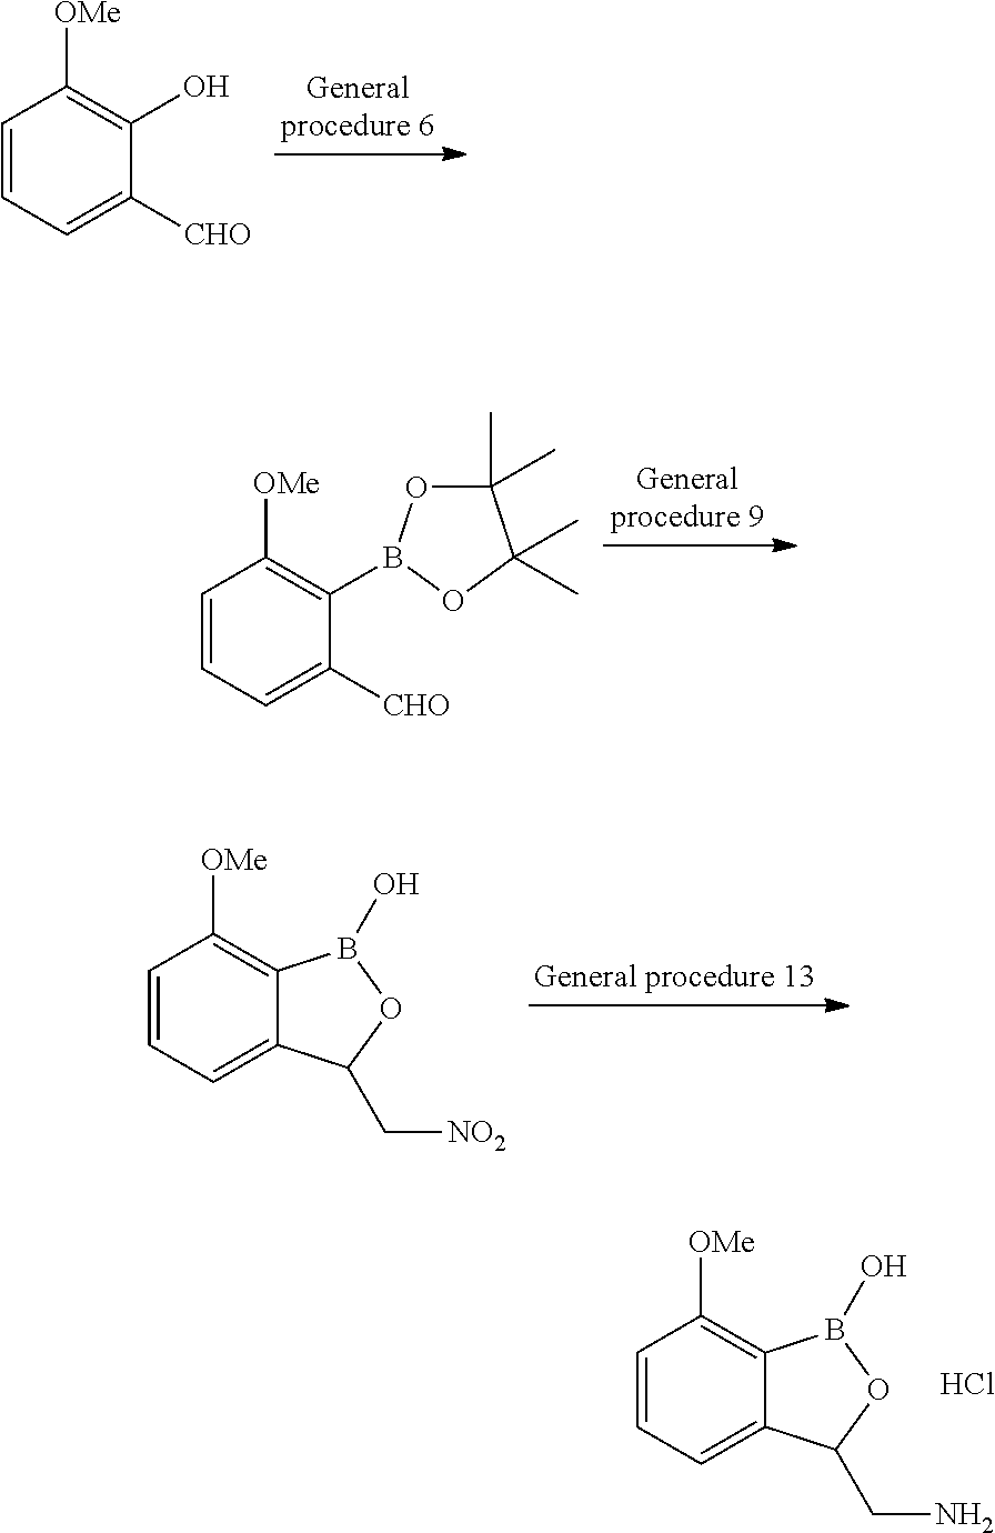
C1=CC=C([CHO])C(O)=C1[OMe].C1=CC=C([CHO])C(B2OC(C)(C)C(C)(C)O2)=C1[OMe].C1=CC=C2C(=C1[OMe])B(O)OC2C[NO2].C1=CC=C2C(=C1[OMe])B(O)OC2CN.Cl
